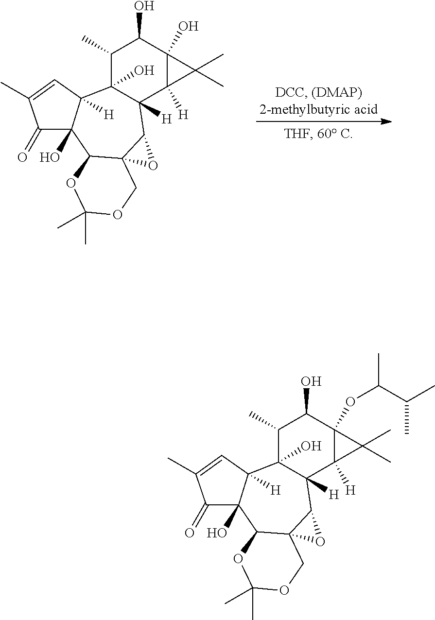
C1(C)C2(O)C([H])(C3([H])C(O)(C1O)C3(C)C)C1C3(C(C4(O)C2([H])C=C(C)C4=O)OC(C)(C)OC3)O1.C1(C)C2(O)C([H])(C3([H])C(OC(C)C(C)C)(C1O)C3(C)C)C1C3(C(C4(O)C2([H])C=C(C)C4=O)OC(C)(C)OC3)O1
